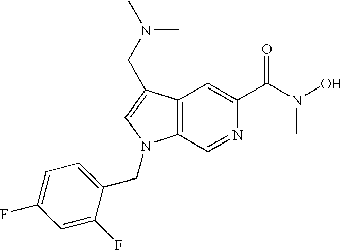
C12=C(C(CN(C)C)=CN1CC1=CC=C(F)C=C1F)C=C(C(N(O)C)=O)N=C2
